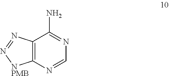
C12=C(N=CN=C1N)[NPMB]N=N2
